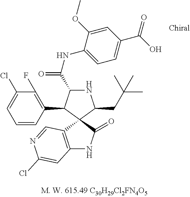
C1=CC(C2C(C(=O)NC3=CC=C(C(O)=O)C=C3OC)NC(CC(C)(C)C)C23C(=O)NC2=C3C=NC(Cl)=C2)=C(F)C(Cl)=C1
